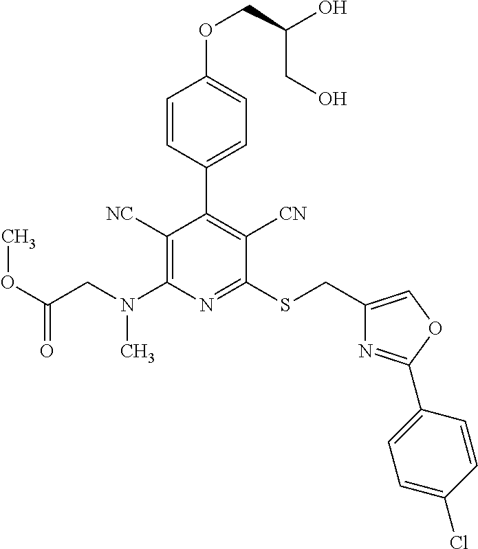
C1=CC(C2=C([CN])C(SCC3=COC(C4=CC=C(Cl)C=C4)=N3)=NC(N(CC(OC)=O)C)=C2[NC])=CC=C1OCC(CO)O
